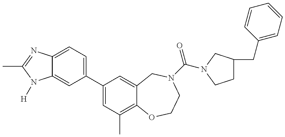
C12=CC(C3=CC(C)=C4C(=C3)CN(C(=O)N3CC(CC5=CC=CC=C5)CC3)CCO4)=CC=C1N=C(C)N2[H]
